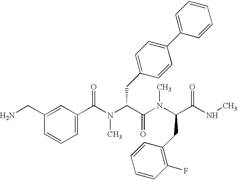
C(C1=CC(C(=O)N(C(C(N(C)C(C(=O)NC)CC2=C(F)C=CC=C2)=O)CC2=CC=C(C3=CC=CC=C3)C=C2)C)=CC=C1)N
